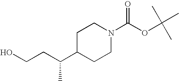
OCCC(C1CCN(C(OC(C)(C)C)=O)CC1)C
